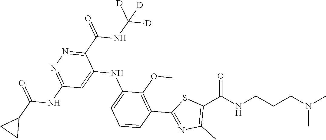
C1=CC=C(NC2=CC(NC(C3CC3)=O)=NN=C2C(NC([D])([D])[D])=O)C(OC)=C1C1=NC(C)=C(C(NCCCN(C)C)=O)S1
